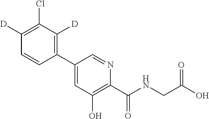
C1(C2=C([D])C(Cl)=C([D])C=C2)=CC(O)=C(C(NCC(O)=O)=O)N=C1
